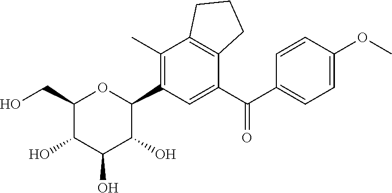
C1(C)=C(C2OC(CO)C(O)C(O)C2O)C=C(C(C2=CC=C(OC)C=C2)=O)C2=C1CCC2
